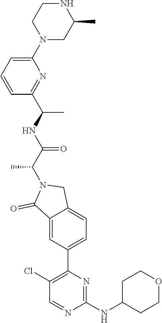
C1(N2CC(C)NCC2)=CC=CC(C(NC(C(N2C(=O)C3=CC(C4=C(Cl)C=NC(NC5CCOCC5)=N4)=CC=C3C2)C)=O)C)=N1
